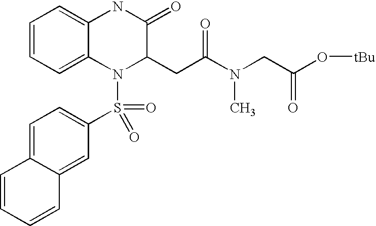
C1=C2C(=CC=C1)NC(=O)C(CC(N(CC(O[tBu])=O)C)=O)N2S(=O)(=O)C1=CC=C2C(=C1)C=CC=C2
